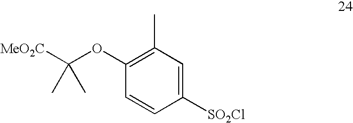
C1(OC([MeO2C])(C)C)=C(C)C=C([SO2Cl])C=C1
